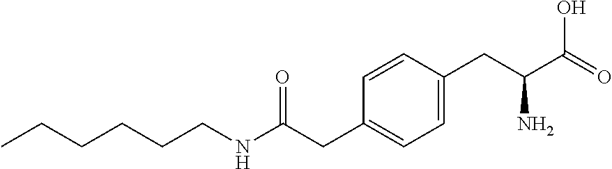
CCCCCCNC(CC1=CC=C(CC(C(=O)O)N)C=C1)=O
